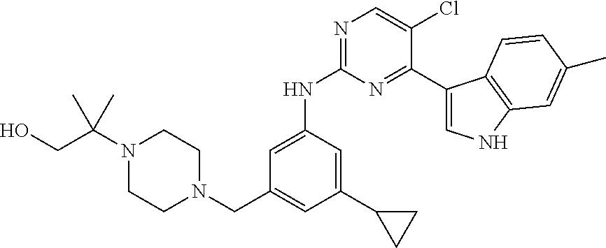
C1(C2CC2)=CC(NC2=NC=C(Cl)C(C3=CNC4=C3C=CC(C)=C4)=N2)=CC(CN2CCN(C(CO)(C)C)CC2)=C1
